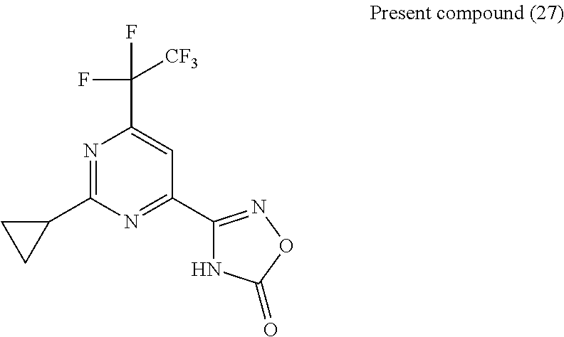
N1=C(C2CC2)N=C(C2=NOC(=O)N2)C=C1C(F)(F)[CF3]
